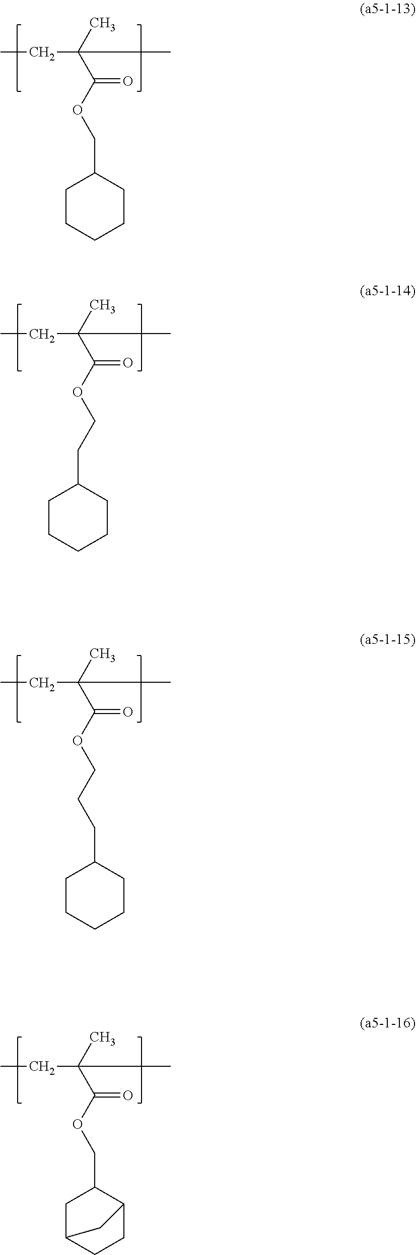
CCC(C(OCC1CCCCC1)=O)(C)C.CCC(C(OCCC1CCCCC1)=O)(C)C.CCC(C(OCCCC1CCCCC1)=O)(C)C.CCC(C(OCC1CC2CCC1C2)=O)(C)C
